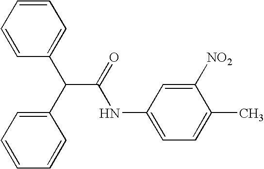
C1=CC(C(C2=CC=CC=C2)C(=O)NC2=CC=C(C)C([NO2])=C2)=CC=C1
